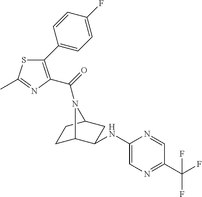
C1C2C(NC3=CN=C(C(F)(F)F)C=N3)CC(C1)N2C(=O)C1=C(C2=CC=C(F)C=C2)SC(C)=N1
